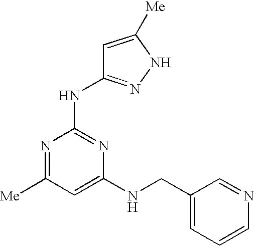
[Me]C1=NC(NC2=NNC([Me])=C2)=NC(NCC2=CC=CN=C2)=C1
